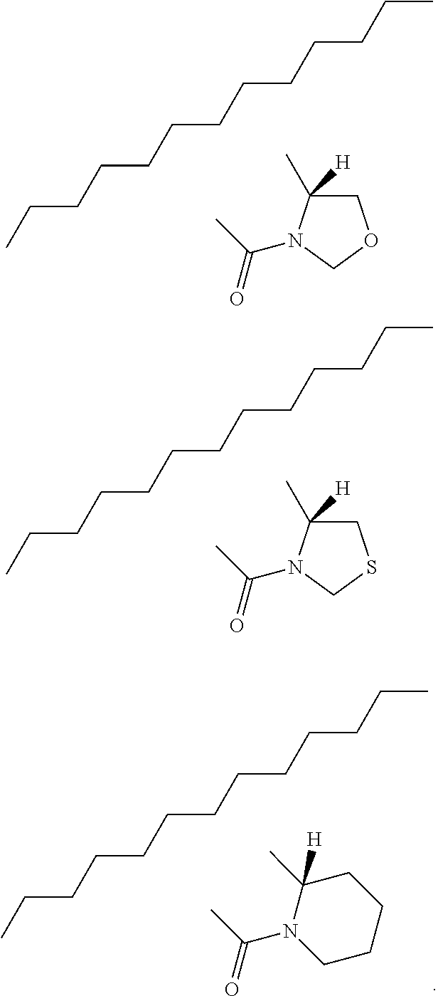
C1C(C)([H])N(C(C)=O)CO1.CCCCCCCCCCCCC.C1C(C)([H])N(C(C)=O)CS1.CCCCCCCCCCCCC.N1(C(C)=O)CCCCC1(C)[H].CCCCCCCCCCCCC
